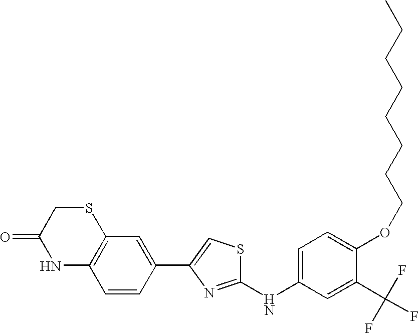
C1(NC2=CC=C(OCCCCCCCC)C(C(F)(F)F)=C2)=NC(C2=CC3=C(C=C2)NC(=O)CS3)=CS1
